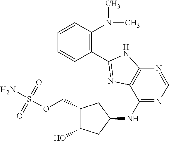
NS(OCC1C(O)CC(NC2=NC=NC3=C2N=C(C2=C(N(C)C)C=CC=C2)N3)C1)(=O)=O
